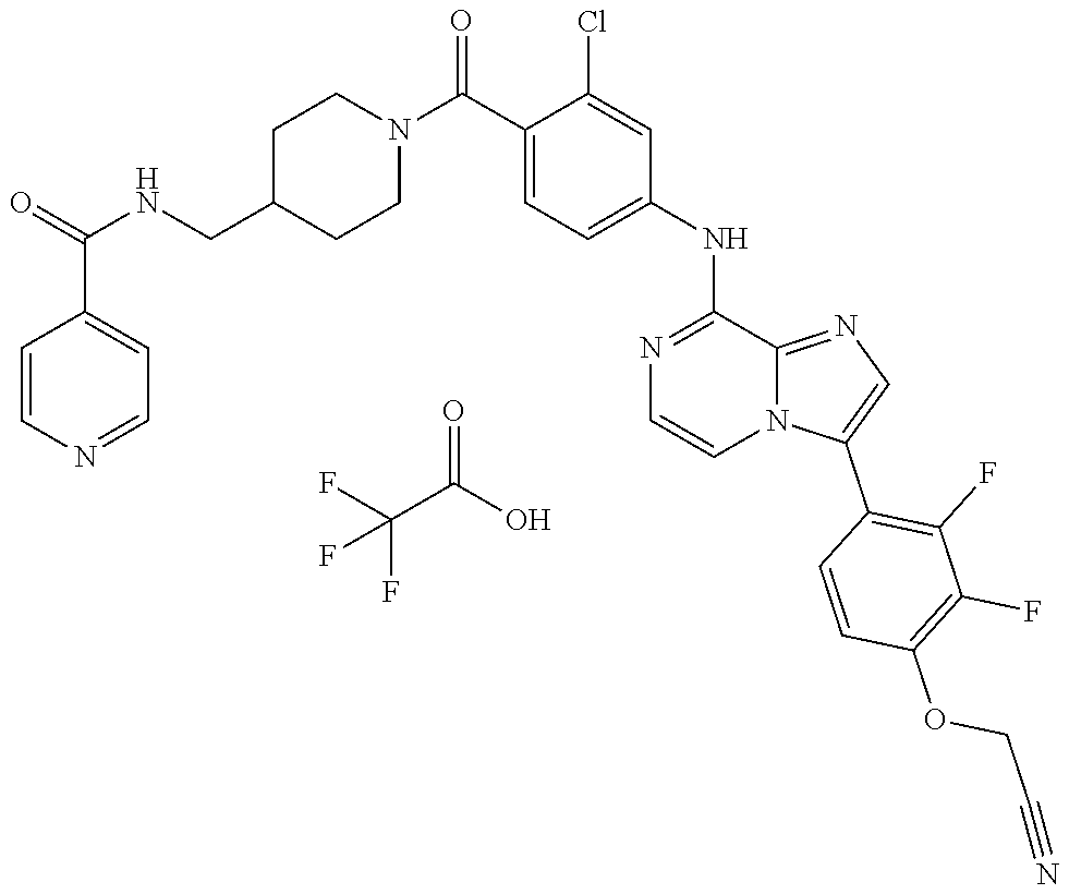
C1=CC(C2=CN=C3C(NC4=CC=C(C(N5CCC(CNC(=O)C6=CC=NC=C6)CC5)=O)C(Cl)=C4)=NC=CN23)=C(F)C(F)=C1OCC#N.FC(C(O)=O)(F)F
